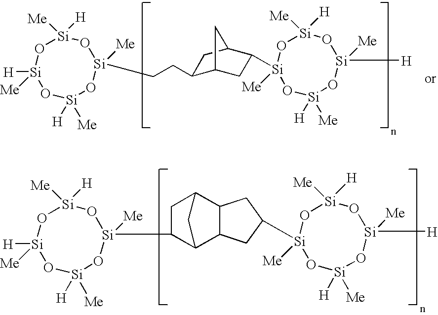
[Si]1([Me])([H])O[Si]([H])([Me])O[Si]([H])([Me])O[Si]([Me])(C2CC3C4C(C2C3)CC([Si]2([Me])O[Si]([Me])([H])O[Si]([Me])([H])O[Si]([H])([Me])O2)C4)O1.[Si]1([Me])([H])O[Si]([H])([Me])O[Si]([H])([Me])O[Si]([Me])(CCC2C3CC([Si]4([Me])O[Si]([Me])([H])O[Si]([Me])([H])O[Si]([H])([Me])O4)C(C2)C3)O1
